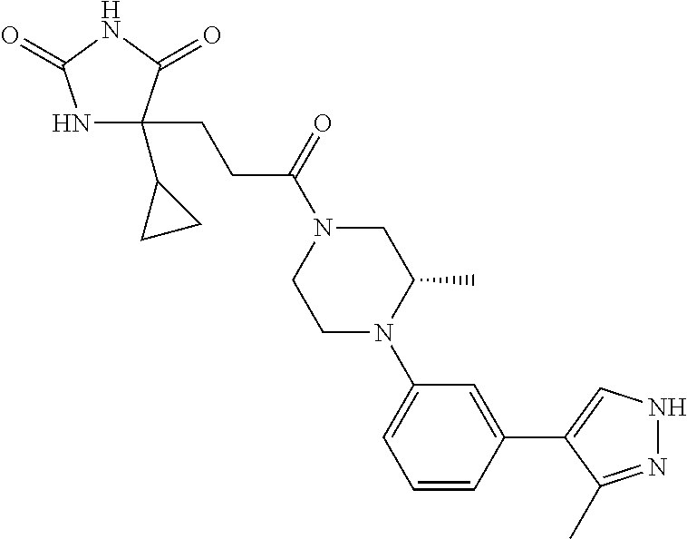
N1C(C2CC2)(CCC(N2CCN(C3=CC=CC(C4=CNN=C4C)=C3)C(C)C2)=O)C(=O)NC1=O
